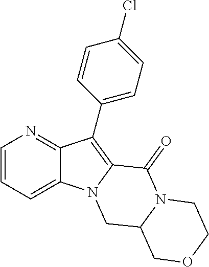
C12=CC=CN=C1C(C1=CC=C(Cl)C=C1)=C1N2CC2N(C1=O)CCOC2
